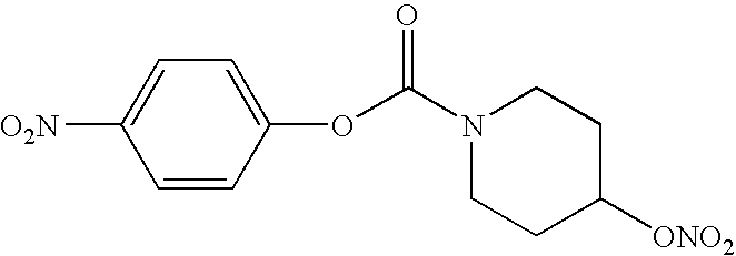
C1=CC(OC(N2CCC([ONO2])CC2)=O)=CC=C1[O2N]
